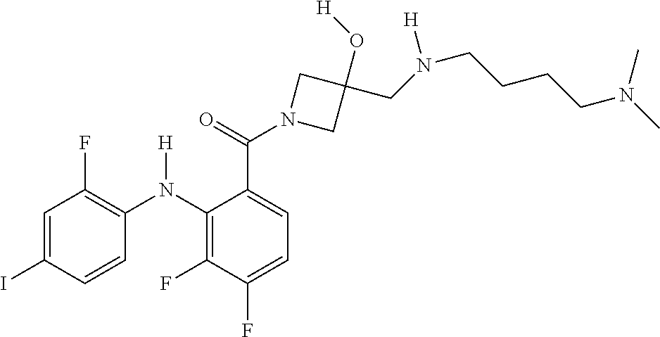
C1=C(I)C=CC(N(C2=C(F)C(F)=CC=C2C(=O)N2CC(O[H])(CN([H])CCCCN(C)C)C2)[H])=C1F
